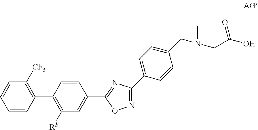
C1=CC(C2=C([Rb])C=C(C3=NC(C4=CC=C(CN(C)CC(O)=O)C=C4)=NO3)C=C2)=C([CF3])C=C1
